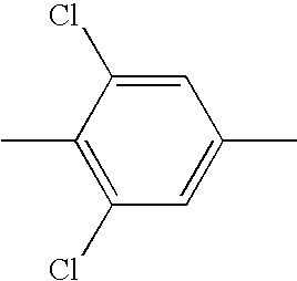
C1=C(Cl)C(C)=C(Cl)C=C1C
